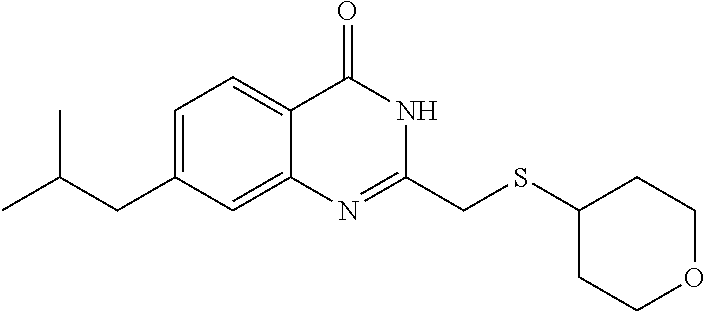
N1=C(CSC2CCOCC2)NC(=O)C2=CC=C(CC(C)C)C=C12
